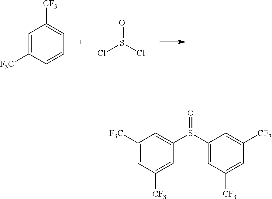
C1=C([F3C])C=CC=C1[CF3].ClS(Cl)=O.C1([F3C])=CC([CF3])=CC(S(C2=CC([CF3])=CC([CF3])=C2)=O)=C1
